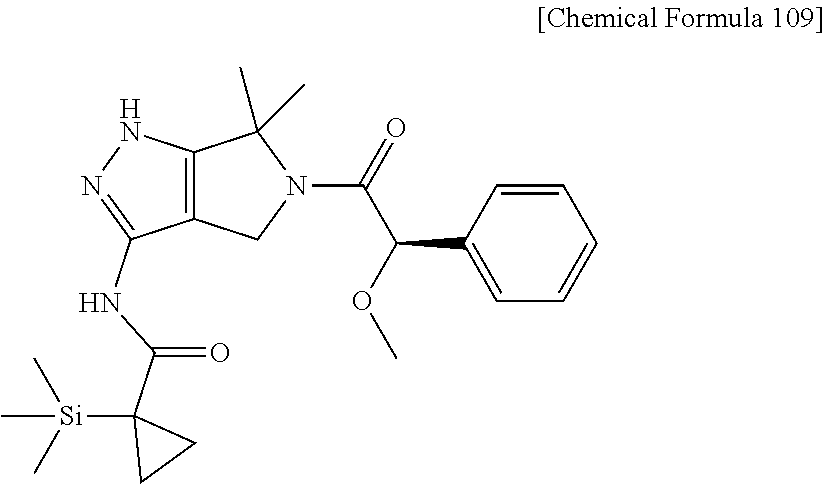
C1=C(C(OC)C(=O)N2C(C)(C)C3=C(C2)C(NC(C2([Si](C)(C)C)CC2)=O)=NN3)C=CC=C1
